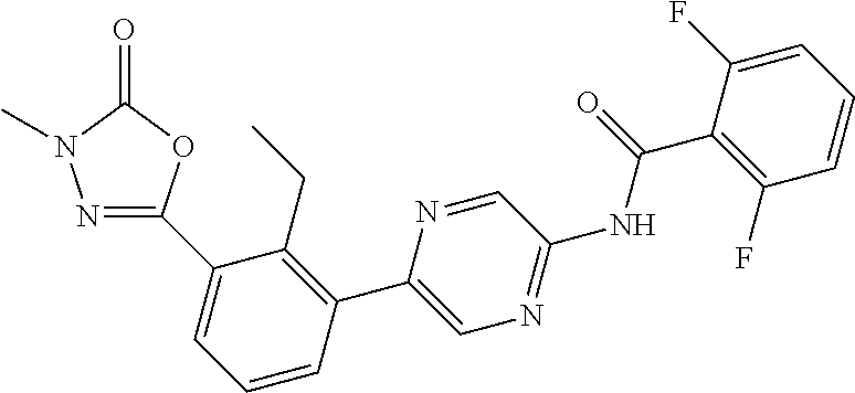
N1=C(C2=CC=CC(C3=CN=C(NC(C4=C(F)C=CC=C4F)=O)C=N3)=C2CC)OC(=O)N1C
